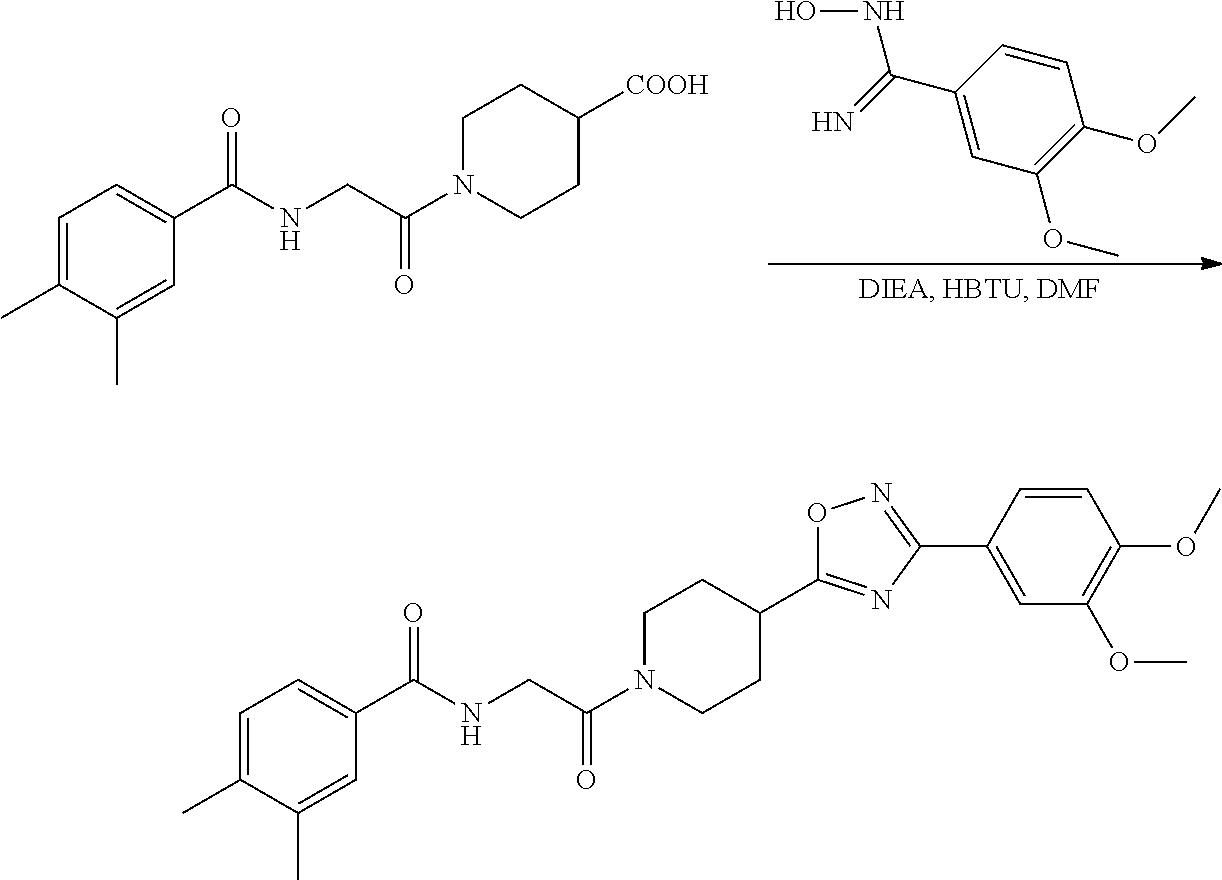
C1=C(C)C(C)=CC(C(NCC(N2CCC([COOH])CC2)=O)=O)=C1.C1=CC(C(=N)NO)=CC(OC)=C1OC.C1=C(C)C(C)=CC(C(NCC(N2CCC(C3=NC(C4=CC(OC)=C(OC)C=C4)=NO3)CC2)=O)=O)=C1
